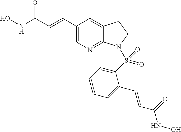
ONC(C=CC1=CN=C2C(=C1)CCN2S(C1=CC=CC=C1C=CC(NO)=O)(=O)=O)=O
